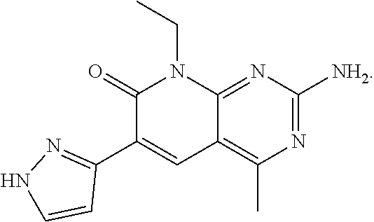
N1=C([NH2])N=C2C(=C1C)C=C(C1=NNC=C1)C(=O)N2CC
